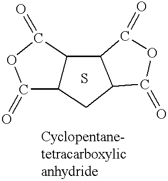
C12C(CC3C1C(=O)OC3=O)C(=O)OC2=O.S
